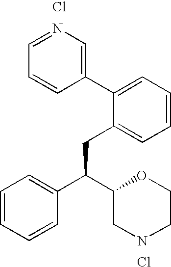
C1(CC(C2=CC=CC=C2)C2CNCCO2)=CC=CC=C1C1=CN=CC=C1.Cl.Cl
